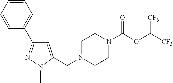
C1=CC=CC(C2=NN(C)C(CN3CCN(C(OC([CF3])[CF3])=O)CC3)=C2)=C1
